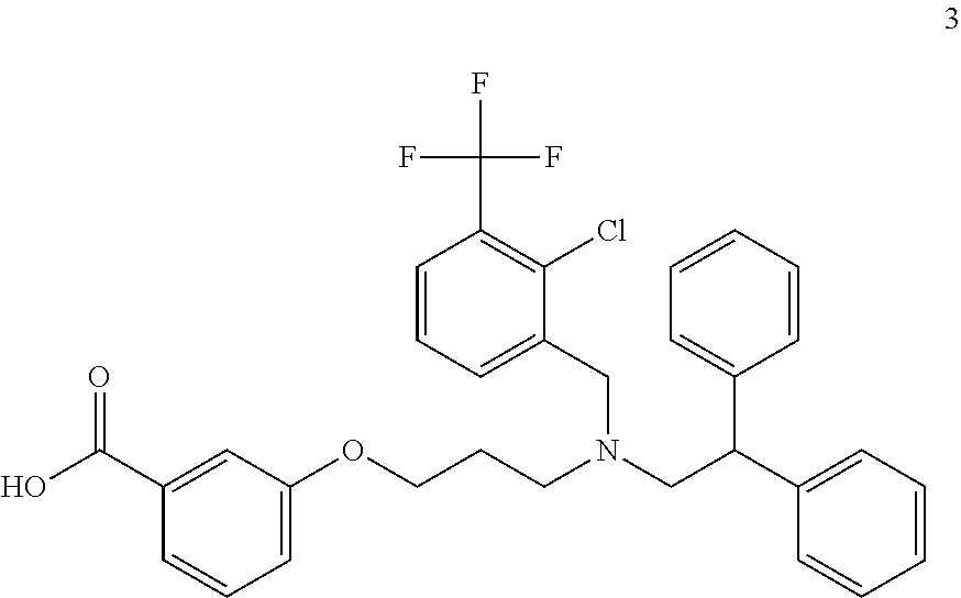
C1(C(O)=O)=CC(OCCCN(CC(C2=CC=CC=C2)C2=CC=CC=C2)CC2=CC=CC(C(F)(F)F)=C2Cl)=CC=C1
